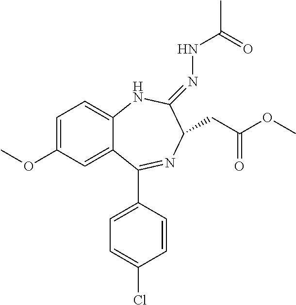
C1=C(OC)C=C2C(=C1)NC(=NNC(=O)C)C(CC(OC)=O)N=C2C1=CC=C(Cl)C=C1
